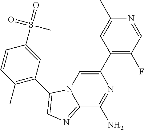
C12=NC=C(C3=C(C)C=CC(S(=O)(=O)C)=C3)N1C=C(C1=C(F)C=NC(C)=C1)N=C2N
